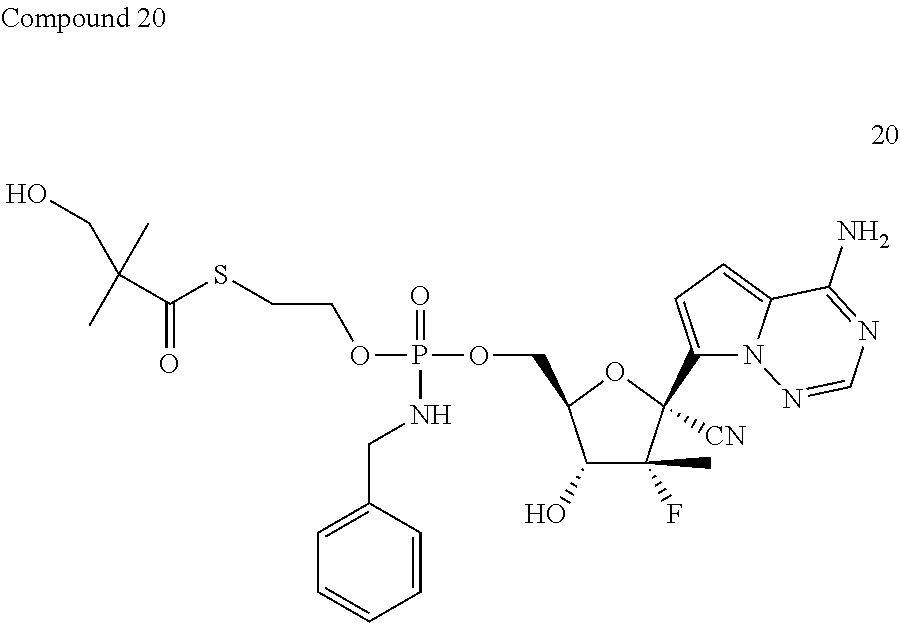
C1(O)C(F)(C)C(C2=CC=C3N2N=CN=C3N)([CN])OC1COP(=O)(OCCSC(=O)C(C)(CO)C)NCC1=CC=CC=C1
